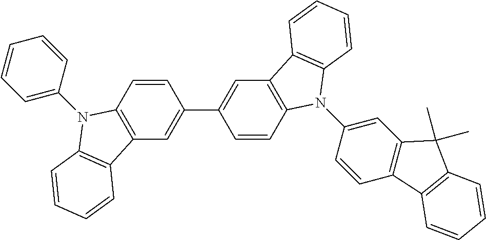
C1=C(N2C3=C(C=C(C4=CC5=C(C=C4)N(C4=CC6=C(C=C4)C4=C(C6(C)C)C=CC=C4)C4=C5C=CC=C4)C=C3)C3=C2C=CC=C3)C=CC=C1
